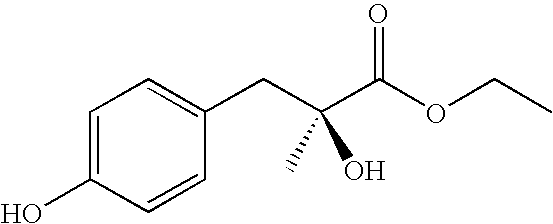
C1=C(O)C=CC(CC(C(OCC)=O)(C)O)=C1
